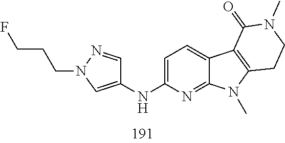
C1(NC2=CC=C3C(=N2)N(C)C2=C3C(=O)N(C)CC2)=CN(CCCF)N=C1
